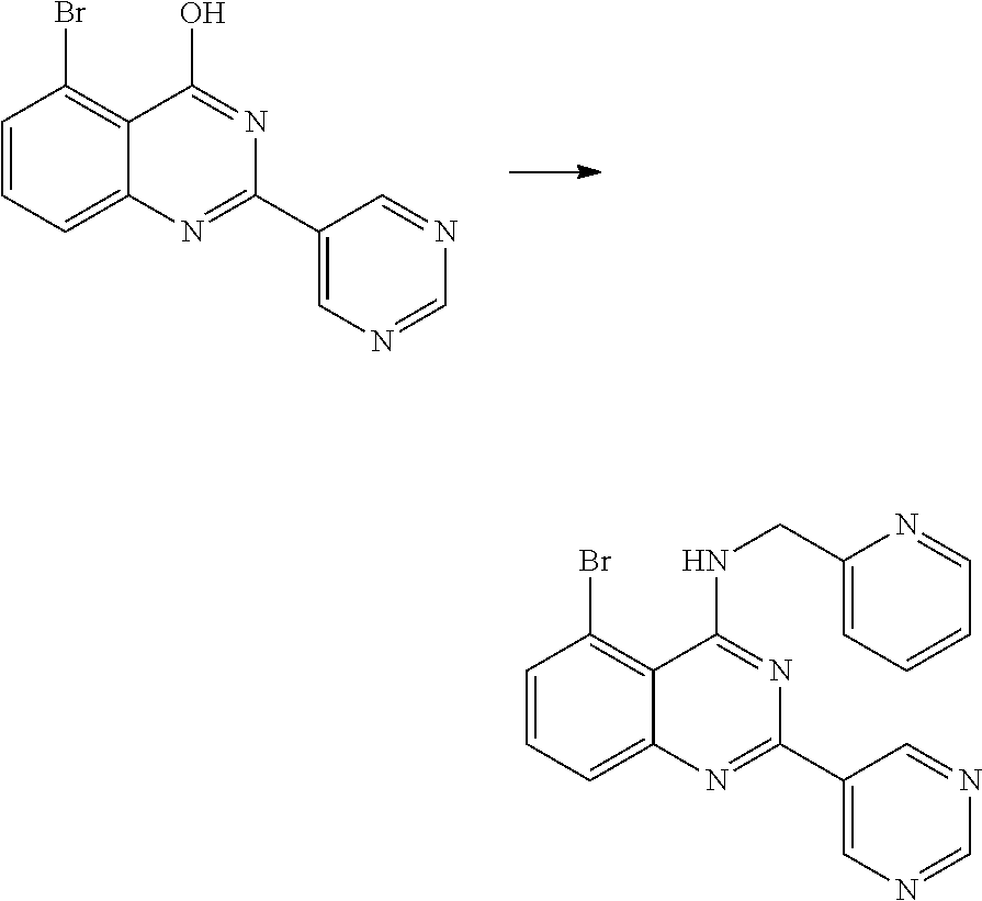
C1=CC=C2C(=C1Br)C(O)=NC(C1=CN=CN=C1)=N2.C1=CC=C2C(=C1Br)C(NCC1=CC=CC=N1)=NC(C1=CN=CN=C1)=N2
